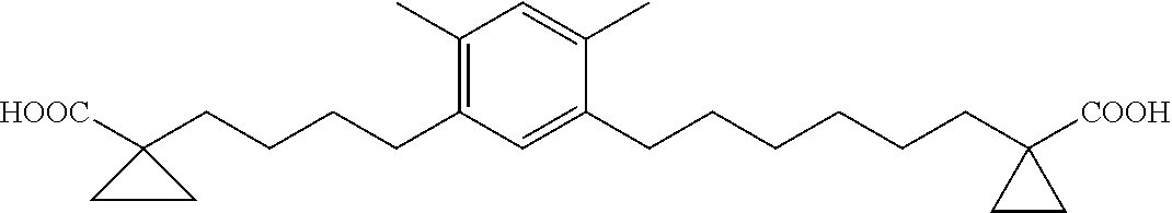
C1=C(C)C(CCCCCCC2([COOH])CC2)=CC(CCCCC2([HOOC])CC2)=C1C
